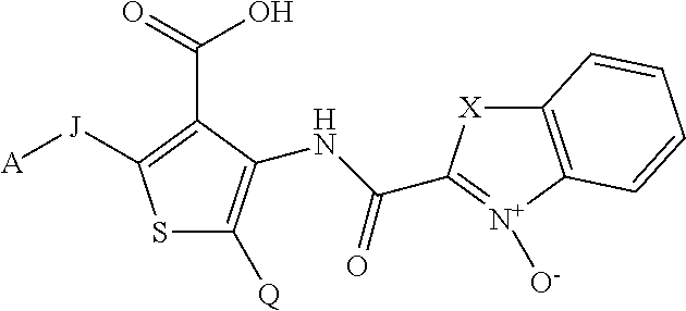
[A][J]C1=C(C(=O)O)C(NC(C2=[N+]([O-])C3=C([X]2)C=CC=C3)=O)=C([Q])S1
